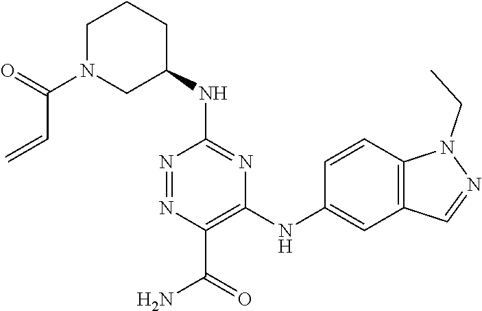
C1(NC2=NC(NC3=CC4=C(C=C3)N(CC)N=C4)=C(C(=O)N)N=N2)CCCN(C(C=C)=O)C1
